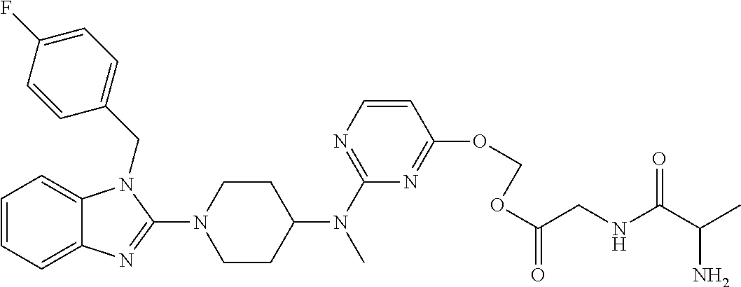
C1=CC=C2C(=C1)N(CC1=CC=C(F)C=C1)C(N1CCC(N(C3=NC=CC(OCOC(=O)CNC(C(C)N)=O)=N3)C)CC1)=N2
